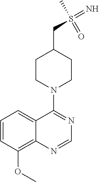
C1=CC(OC)=C2C(=C1)C(N1CCC(CS(=N)(C)=O)CC1)=NC=N2
